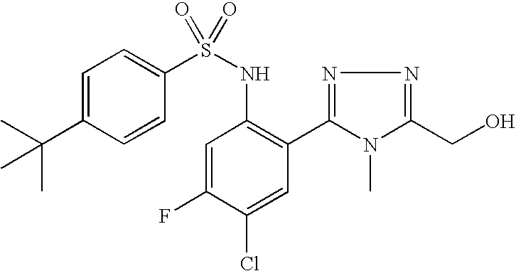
C1=C(C(C)(C)C)C=CC(S(NC2=C(C3=NN=C(CO)N3C)C=C(Cl)C(F)=C2)(=O)=O)=C1
